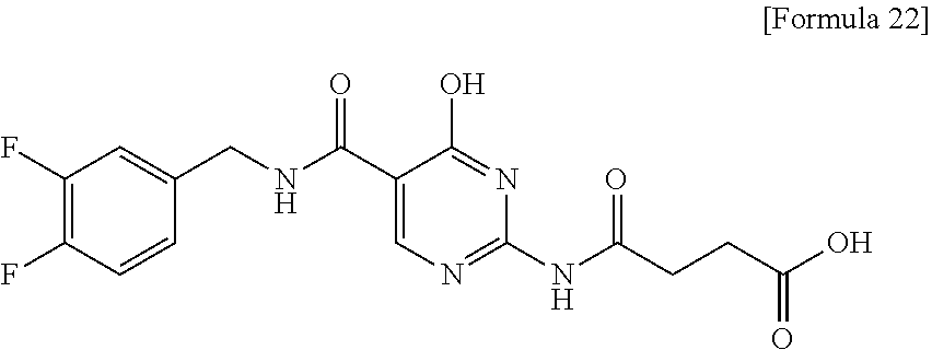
C1(C(NCC2=CC(F)=C(F)C=C2)=O)=CN=C(NC(CCC(O)=O)=O)N=C1O
